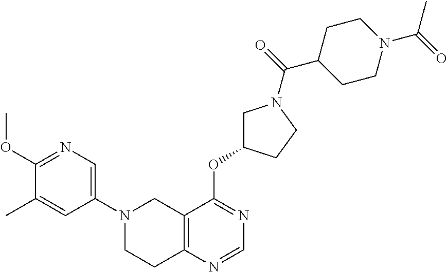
C1(N2CCC3=C(C2)C(OC2CN(C(=O)C4CCN(C(=O)C)CC4)CC2)=NC=N3)=CN=C(OC)C(C)=C1
